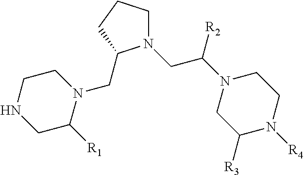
N1(CC2N(CC([R2])N3CC([R3])N([R4])CC3)CCC2)CCNCC1[R1]
